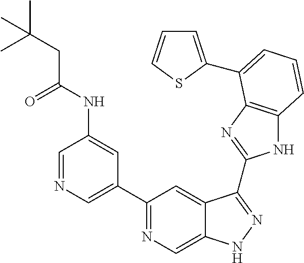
C1=NC=C(C2=NC=C3C(=C2)C(C2=NC4=C(N2)C=CC=C4C2=CC=CS2)=NN3)C=C1NC(CC(C)(C)C)=O
